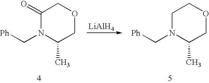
C1(=O)N(C[Ph])C(C)COC1.[LiAlH4].C1N(C[Ph])C(C)COC1
